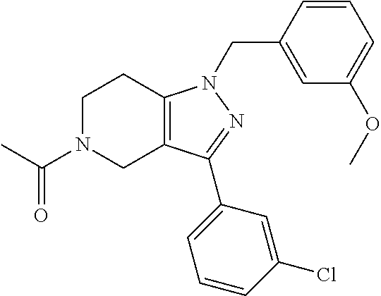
C1N(C(C)=O)CC2=C(C1)N(CC1=CC(OC)=CC=C1)N=C2C1=CC=CC(Cl)=C1
